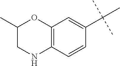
C12=C(C=CC(C(C)(C)C)=C1)NCC(C)O2
